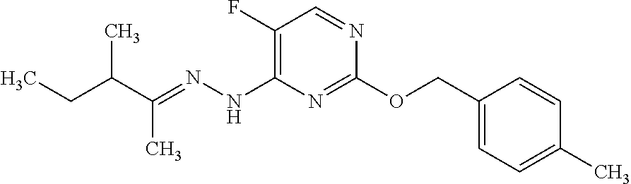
C1(OCC2=CC=C(C)C=C2)=NC(NN=C(C(CC)C)C)=C(F)C=N1
